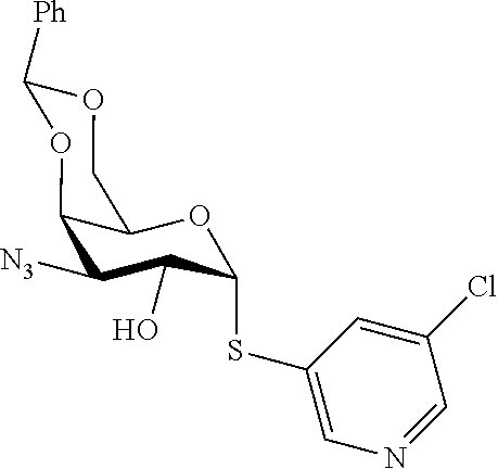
C1([N3])C(O)C(SC2=CN=CC(Cl)=C2)OC2C1OC([Ph])OC2
